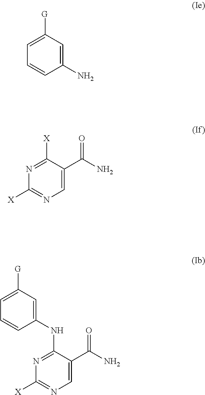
C1([G])=CC=CC(N)=C1.C1([X])=NC([X])=NC=C1C(N)=O.C1([G])=CC=CC(NC2=NC([X])=NC=C2C(N)=O)=C1
